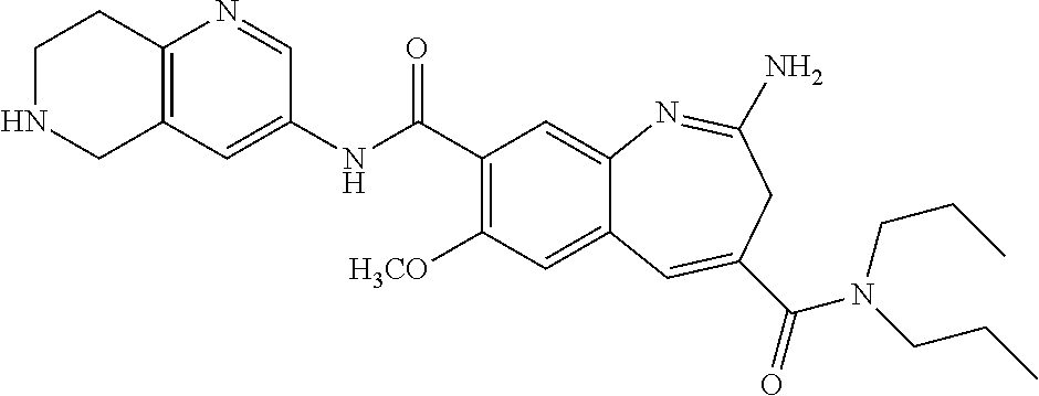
N1=CC(NC(C2=C([H3CO])C=C3C(=C2)N=C(N)CC(C(=O)N(CCC)CCC)=C3)=O)=CC2=C1CCNC2
